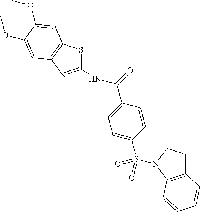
C1(NC(C2=CC=C(S(=O)(=O)N3CCC4=C3C=CC=C4)C=C2)=O)=NC2=C(S1)C=C(OC)C(OC)=C2
